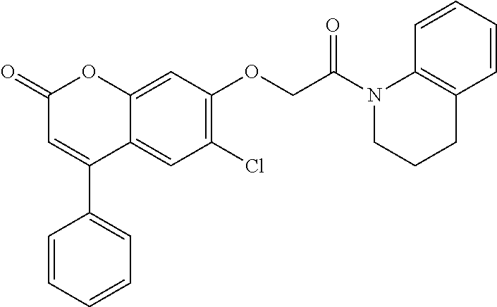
C12=CC(OCC(N3C4=C(C=CC=C4)CCC3)=O)=C(Cl)C=C1C(C1=CC=CC=C1)=CC(=O)O2
